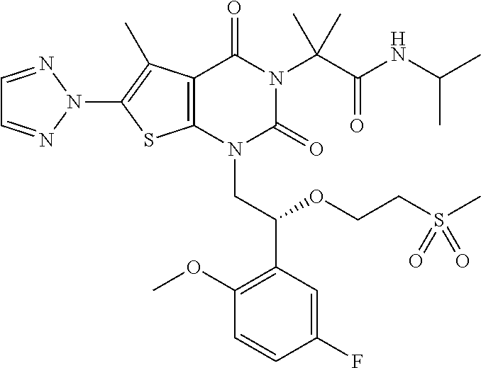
C12=C(N(CC(C3=C(OC)C=CC(F)=C3)OCCS(C)(=O)=O)C(=O)N(C(C(NC(C)C)=O)(C)C)C1=O)SC(N1N=CC=N1)=C2C
